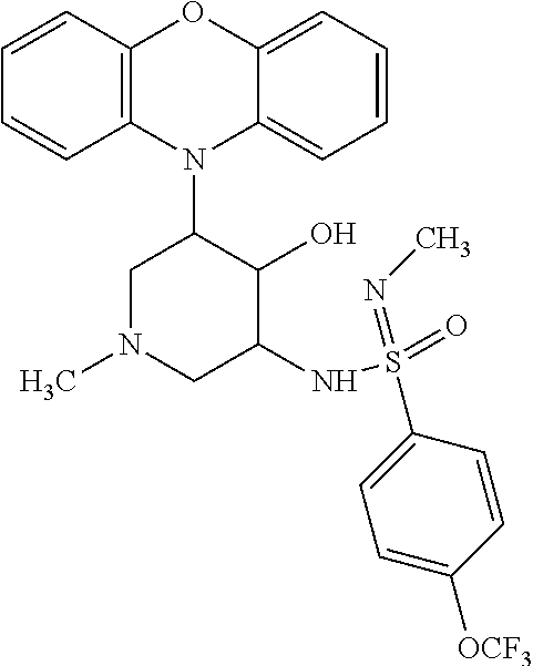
N1(C2CN(C)CC(NS(=O)(=NC)C3=CC=C([OCF3])C=C3)C2O)C2=C(C=CC=C2)OC2=CC=CC=C12
